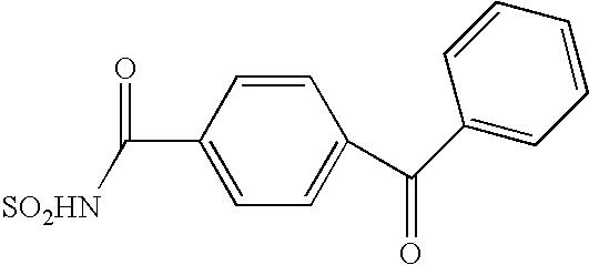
O=C(C1=CC=C(C(=O)C2=CC=CC=C2)C=C1)[SO2HN]
